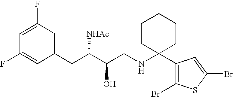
C1=C(F)C=C(CC(C(CNC2(C3=C(Br)SC(Br)=C3)CCCCC2)O)[NHAc])C=C1F
